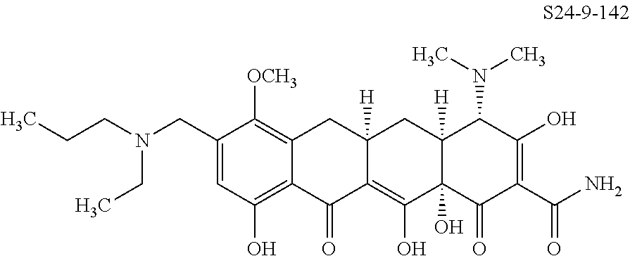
C1=C(CN(CCC)CC)C([OCH3])=C2C(=C1O)C(=O)C1=C(O)C3(O)C([H])(CC1([H])C2)C(N(C)C)C(O)=C(C(N)=O)C3=O
